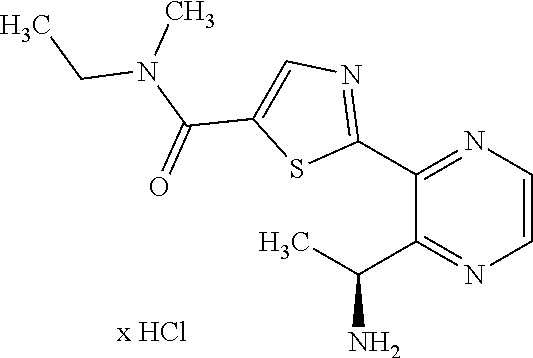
C1(C2=NC=C(C(N(C)CC)=O)S2)=NC=CN=C1C(C)N
